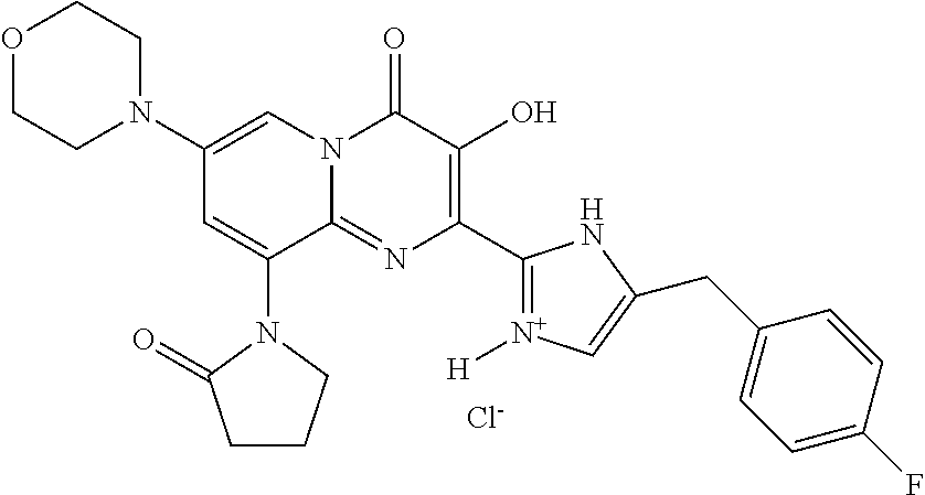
C1(N2CCOCC2)=CN2C(=NC(C3=[N+]([H])C=C(CC4=CC=C(F)C=C4)N3)=C(O)C2=O)C(N2C(=O)CCC2)=C1.[Cl-]
